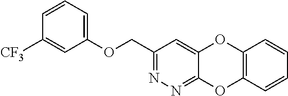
C1(COC2=CC=CC([CF3])=C2)=NN=C2C(=C1)OC1=C(O2)C=CC=C1
